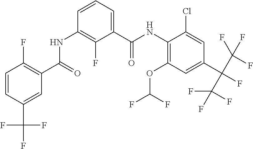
C1=CC(C(F)(F)F)=CC(C(=O)NC2=C(F)C(C(NC3=C(OC(F)F)C=C(C(C(F)(F)F)(C(F)(F)F)F)C=C3Cl)=O)=CC=C2)=C1F
